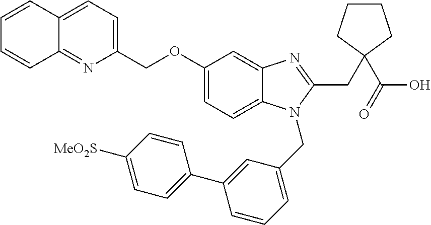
C1=CC=CC2=NC(COC3=CC=C4C(=C3)N=C(CC3(C(O)=O)CCCC3)N4CC3=CC=CC(C4=CC=C([MeO2S])C=C4)=C3)=CC=C12
